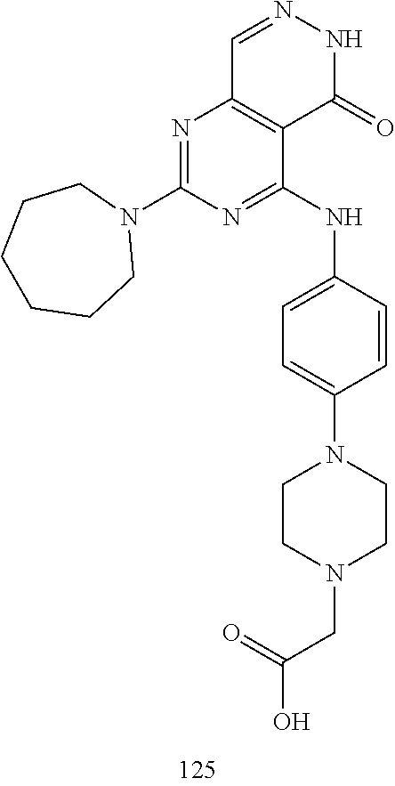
C1=NNC(=O)C2=C1N=C(N1CCCCCC1)N=C2NC1=CC=C(N2CCN(CC(O)=O)CC2)C=C1
